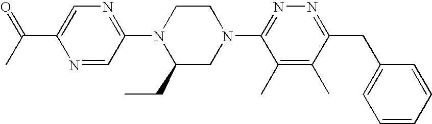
N1=CC(N2C(CC)CN(C3=NN=C(CC4=CC=CC=C4)C(C)=C3C)CC2)=NC=C1C(C)=O
